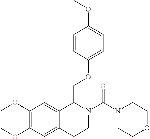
N1(C(N2CCC3=CC(OC)=C(OC)C=C3C2COC2=CC=C(OC)C=C2)=O)CCOCC1
